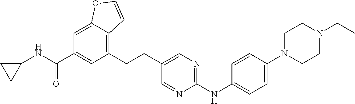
C1(CCC2=CN=C(NC3=CC=C(N4CCN(CC)CC4)C=C3)N=C2)=C2C(=CC(C(NC3CC3)=O)=C1)OC=C2
